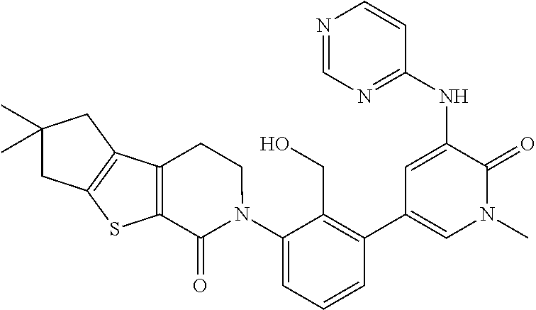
N1=CN=C(NC2=CC(C3=C(CO)C(N4CCC5=C(C4=O)SC4=C5CC(C)(C)C4)=CC=C3)=CN(C)C2=O)C=C1
